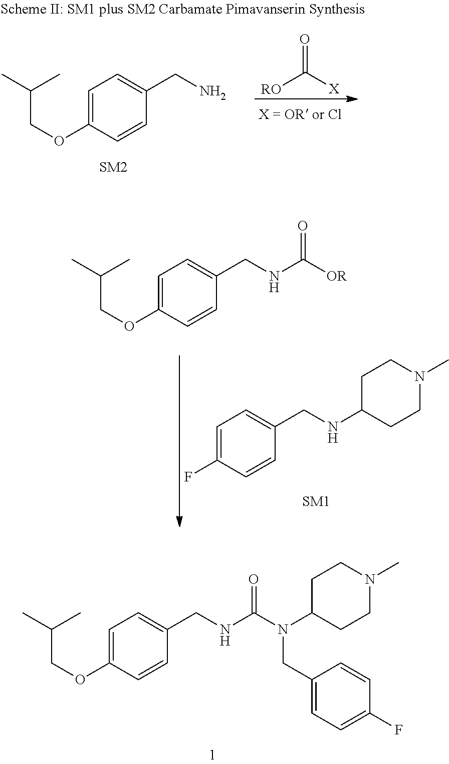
C1=C(F)C=CC(CNC2CCN(C)CC2)=C1.C1=C(OCC(C)C)C=CC(CNC([OR])=O)=C1.C1=C(OCC(C)C)C=CC(CNC(N(C2CCN(C)CC2)CC2=CC=C(F)C=C2)=O)=C1.C1=C(OCC(C)C)C=CC(CN)=C1.[RO]C([X])=O
